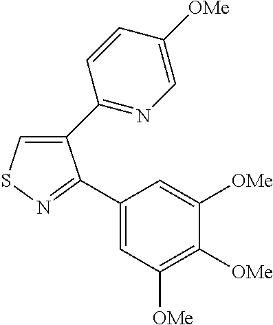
C1(C2=NC=C([OMe])C=C2)=CSN=C1C1=CC([OMe])=C([OMe])C([OMe])=C1
